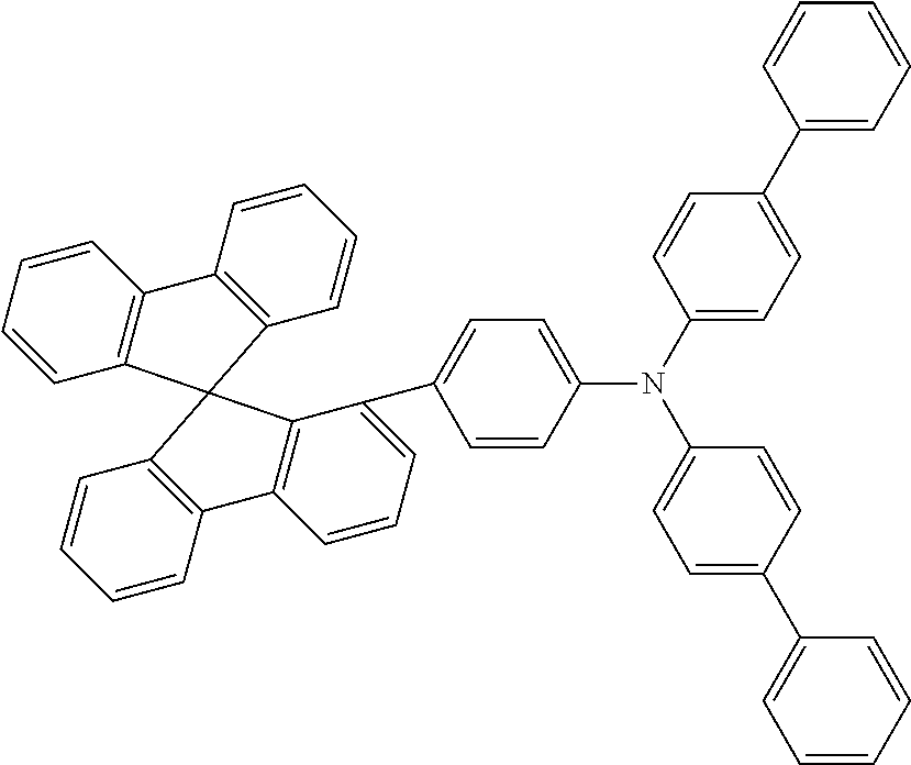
C1(N(C2=CC=C(C3=CC=CC=C3)C=C2)C2=CC=C(C3=CC=CC=C3)C=C2)=CC=C(C2=CC=CC3=C2C2(C4=C3C=CC=C4)C3=C(C=CC=C3)C3=C2C=CC=C3)C=C1
